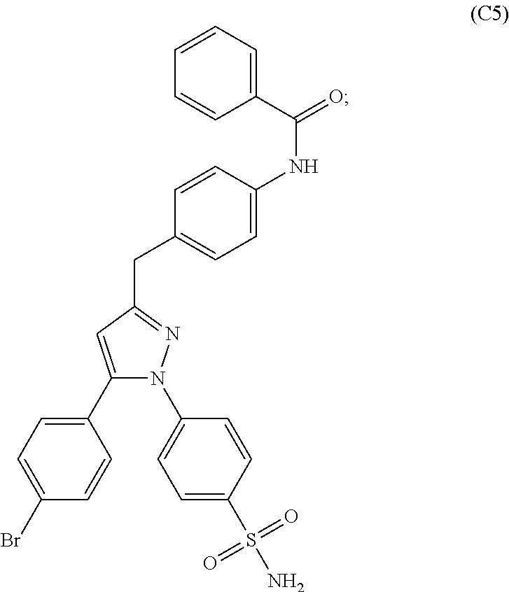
C1(C2=CC=C(Br)C=C2)=CC(CC2=CC=C(NC(=O)C3=CC=CC=C3)C=C2)=NN1C1=CC=C(S(N)(=O)=O)C=C1
